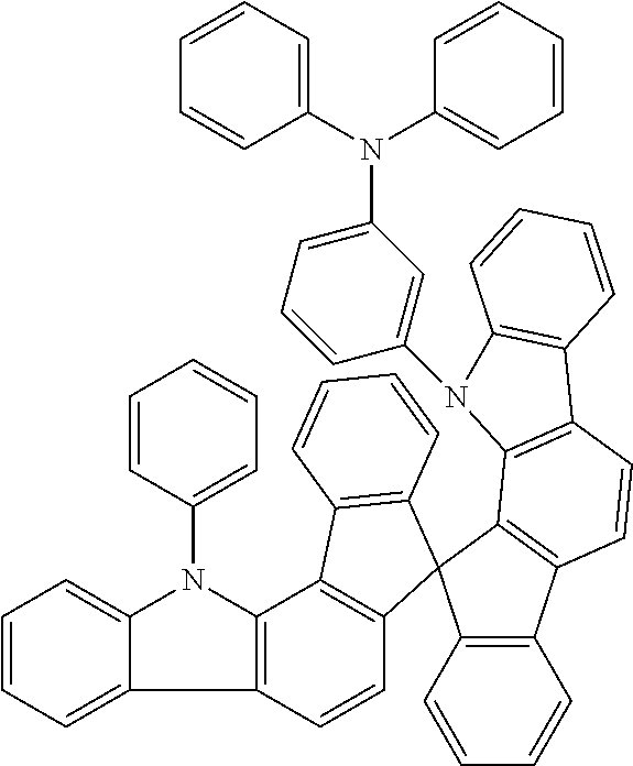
C1=CC=C2C(=C1)N(C1=CC=CC=C1)C1=C2C=CC2=C1C1=C(C=CC=C1)C21C2=C(C3=C1C1=C(C=C3)C3=C(C=CC=C3)N1C1=CC(N(C3=CC=CC=C3)C3=CC=CC=C3)=CC=C1)C=CC=C2
